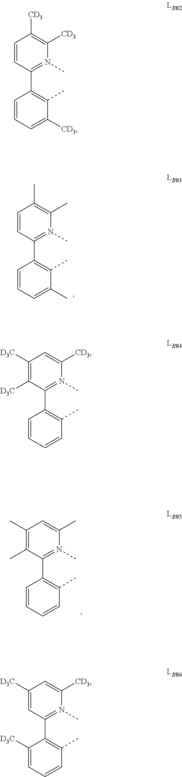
C1=CC(C2=C(C)C([CD3])=CC=C2)=N(C)C([CD3])=C1[CD3].C1=CC(C2=C(C)C(C)=CC=C2)=N(C)C(C)=C1C.C1([D3C])=C([D3C])C(C2=C(C)C=CC=C2)=N(C)C([CD3])=C1.C1(C)=C(C)C(C2=C(C)C=CC=C2)=N(C)C(C)=C1.C1([D3C])=CC(C2=C(C)C=CC=C2[D3C])=N(C)C([CD3])=C1
